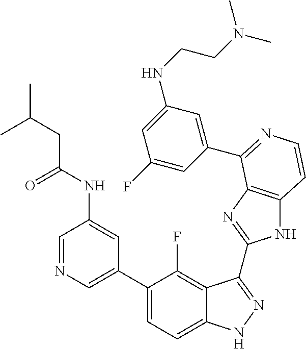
C1=C(C2=CC=C3C(=C2F)C(C2=NC4=C(N2)C=CN=C4C2=CC(NCCN(C)C)=CC(F)=C2)=NN3)C=C(NC(CC(C)C)=O)C=N1
